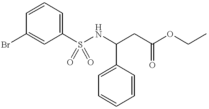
C1(S(=O)(=O)NC(CC(OCC)=O)C2=CC=CC=C2)=CC=CC(Br)=C1
